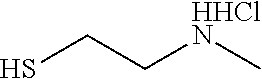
SCC[HHClN]C
